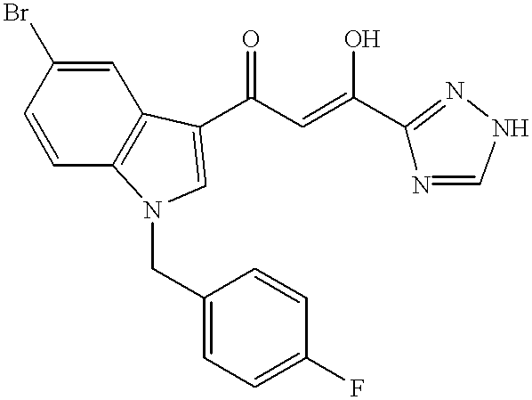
C1=CC2=C(C=C1Br)C(C(C=C(O)C1=NNC=N1)=O)=CN2CC1=CC=C(F)C=C1
